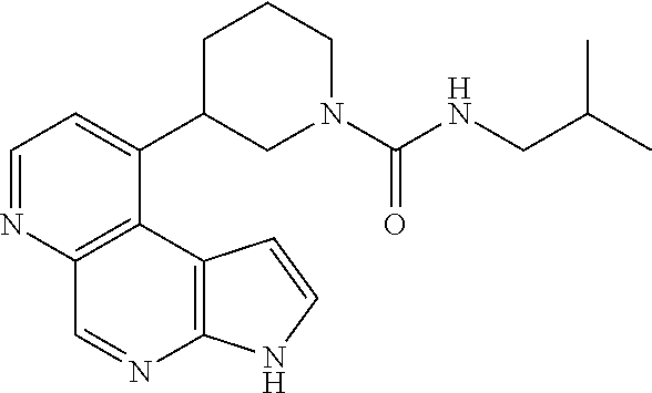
C1=NC2=C(C(C3CN(C(=O)NCC(C)C)CCC3)=C1)C1=C(N=C2)NC=C1
